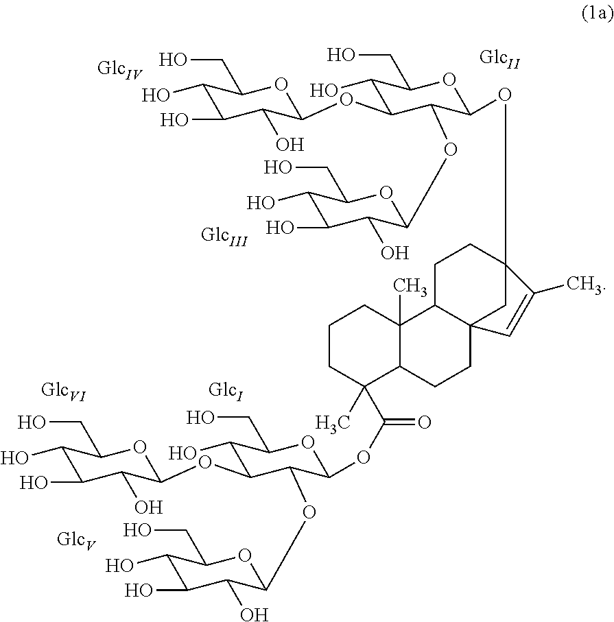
C1(O)C(O)C(O)C(OC2C(O)C(CO)OC(OC(=O)C3(C)C4C(C)(CCC3)C3CCC5(OC6C(OC7C(O)C(O)C(O)C(CO)O7)C(OC7C(O)C(O)C(O)C(CO)O7)C(O)C(CO)O6)CC3(CC4)C=C5C)C2OC2C(O)C(O)C(O)C(CO)O2)OC1CO
